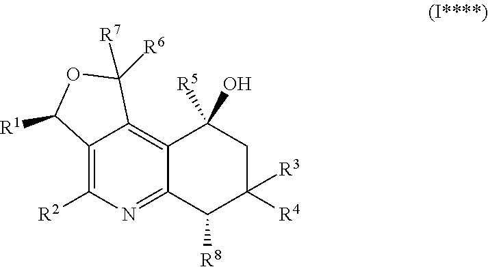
C12=C([R2])N=C3C(=C1C([R7])([R6])OC2[R1])C([R5])(O)CC([R4])([R3])C3[R8]
